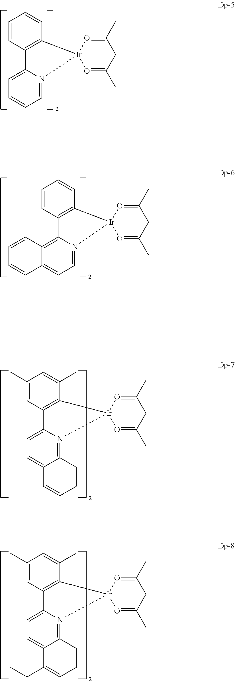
C1=CC2=C(C=C1)[Ir]1(N3=CC=CC=C23)O=C(C)CC(C)=O1.C1=CC2=C(C=C1)[Ir]1(N3=CC=C4C(=C23)C=CC=C4)O=C(C)CC(C)=O1.C1(C)=CC2=C(C(C)=C1)[Ir]1(N3=C4C(=CC=C23)C=CC=C4)O=C(C)CC(C)=O1.C1(C)=CC2=C(C(C)=C1)[Ir]1(N3=C4C(=CC=C23)C(C(C)C)=CC=C4)O=C(C)CC(C)=O1
